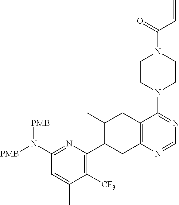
N(C1=NC(C2CC3=C(C(N4CCN(C(C=C)=O)CC4)=NC=N3)CC2C)=C([CF3])C(C)=C1)([PMB])[PMB]
